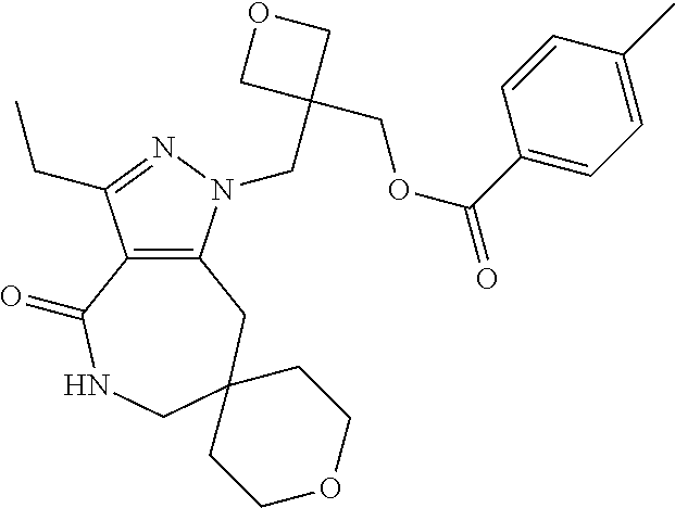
C12=C(CC3(CNC1=O)CCOCC3)N(CC1(COC(=O)C3=CC=C(C)C=C3)COC1)N=C2CC
